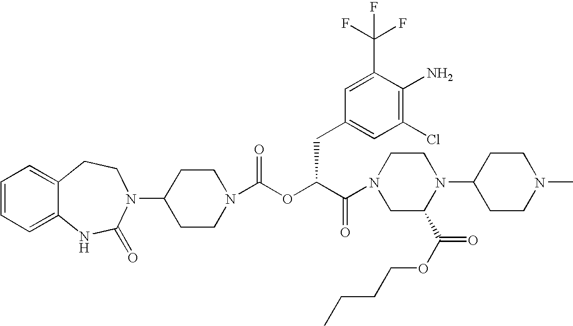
C12=CC=CC=C1NC(=O)N(C1CCN(C(OC(C(=O)N3CC(C(OCCCC)=O)N(C4CCN(C)CC4)CC3)CC3=CC(Cl)=C(N)C(C(F)(F)F)=C3)=O)CC1)CC2
